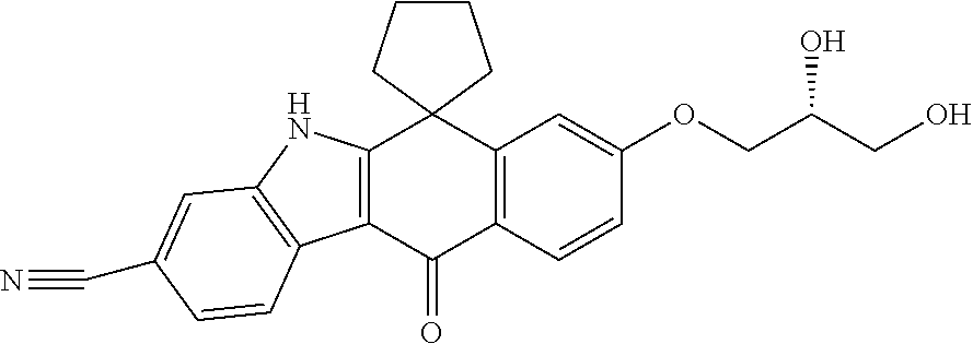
C12=C(C(=O)C3=C(C14CCCC4)C=C(OCC(O)CO)C=C3)C1=C(N2)C=C(C#N)C=C1
